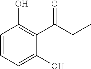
OC1=CC=CC(O)=C1C(=O)CC
